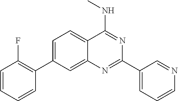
C1=C(C2=C(F)C=CC=C2)C=C2C(=C1)C(NC)=NC(C1=CC=CN=C1)=N2
